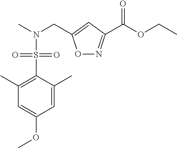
C1=C(C)C(S(=O)(=O)N(CC2=CC(C(OCC)=O)=NO2)C)=C(C)C=C1OC
